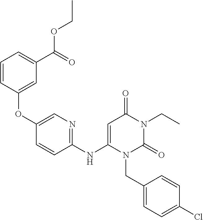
C1(NC2=CC(=O)N(CC)C(=O)N2CC2=CC=C(Cl)C=C2)=NC=C(OC2=CC(C(=O)OCC)=CC=C2)C=C1
